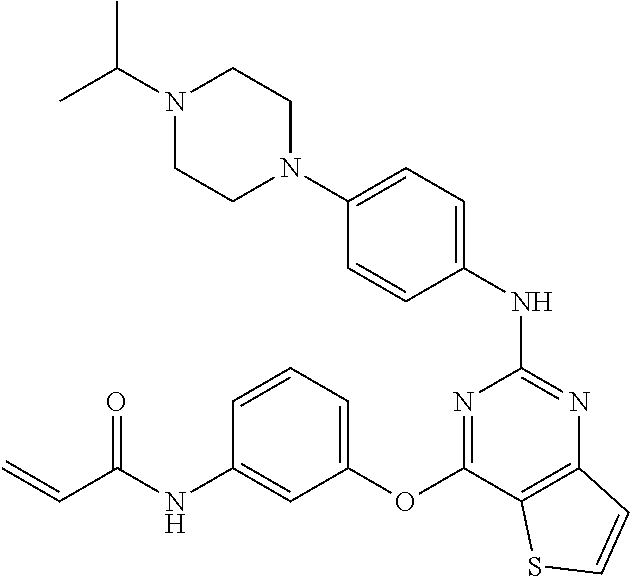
N1(C(C)C)CCN(C2=CC=C(NC3=NC4=C(C(OC5=CC=CC(NC(C=C)=O)=C5)=N3)SC=C4)C=C2)CC1
